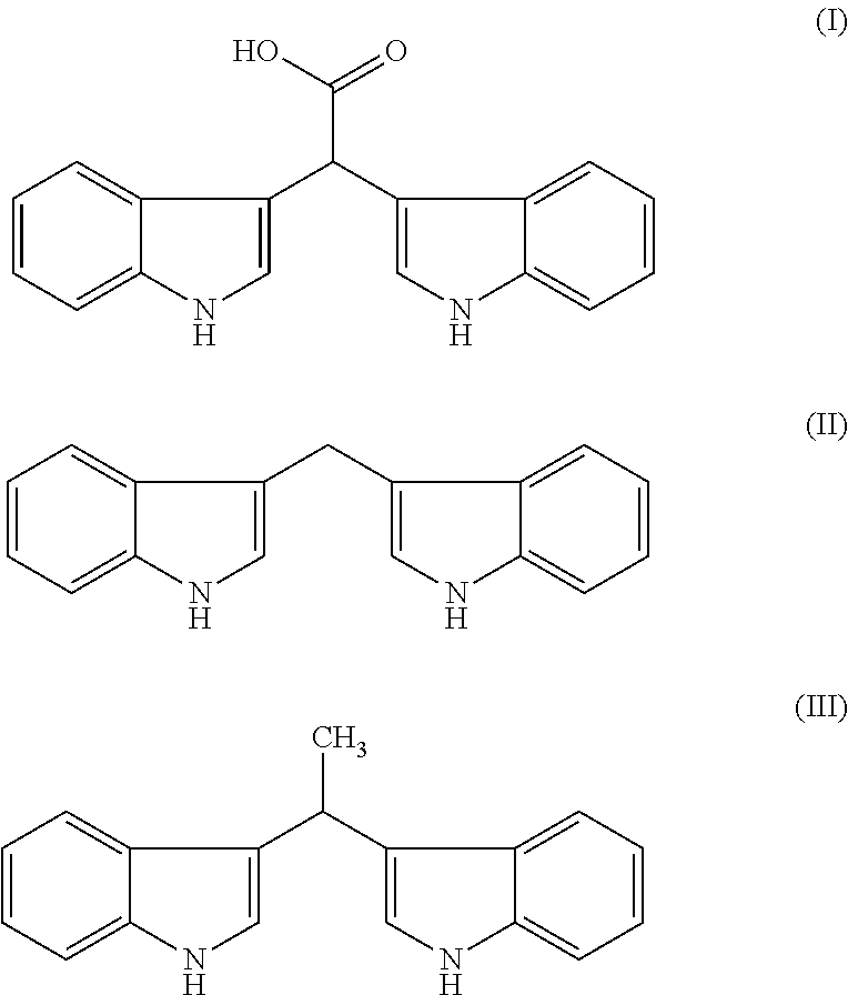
C1=CC=C2C(=C1)C(C(C(O)=O)C1=CNC3=CC=CC=C31)=CN2.C1=CC=C2C(=C1)C(CC1=CNC3=CC=CC=C31)=CN2.C1=CC=C2C(=C1)C(C(C)C1=CNC3=CC=CC=C31)=CN2
